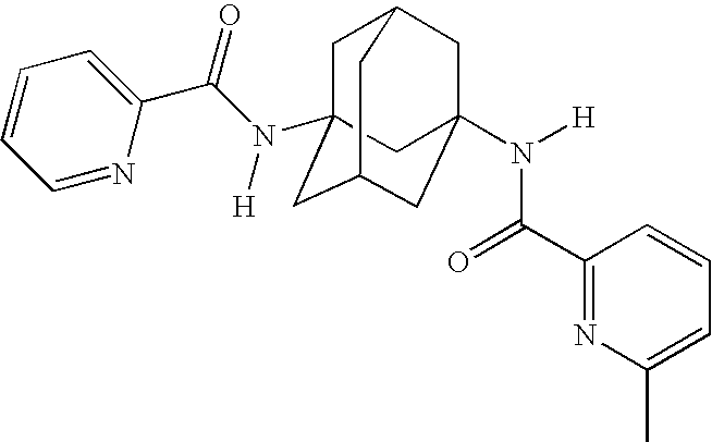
C1C2(N(C(C3=CC=CC=N3)=O)[H])CC3CC(N([H])C(C4=NC(C)=CC=C4)=O)(CC1C3)C2
